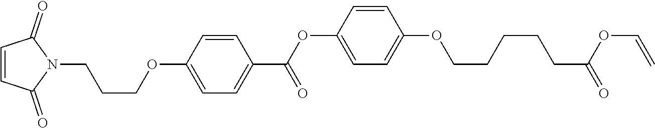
O(C1=CC=C(C(=O)OC2=CC=C(OCCCCCC(=O)OC=C)C=C2)C=C1)CCCN1C(=O)C=CC1=O
